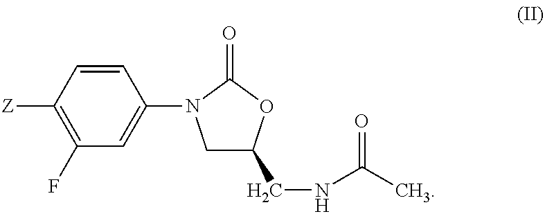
C1=CC(N2CC(CNC(C)=O)OC2=O)=CC(F)=C1[Z]
